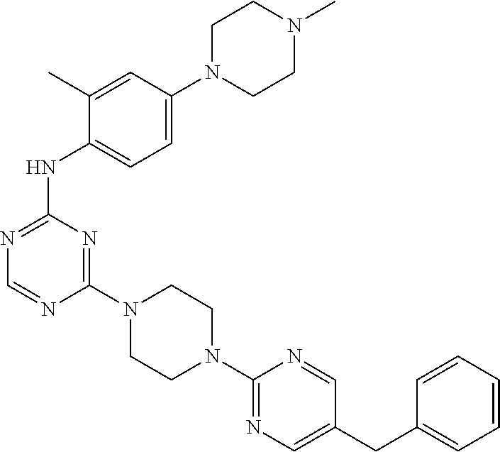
C1(N2CCN(C3=NC=C(CC4=CC=CC=C4)C=N3)CC2)=NC(NC2=CC=C(N3CCN(C)CC3)C=C2C)=NC=N1
